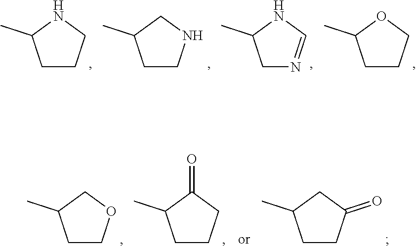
C1CCNC1C.C1CNCC1C.C1N=CNC1C.C1CCOC1C.C1COCC1C.C1CCC(=O)C1C.C1CC(=O)CC1C
